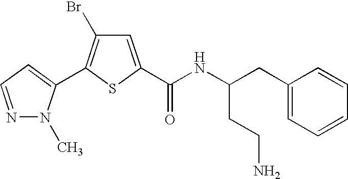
C1=C(C(NC(CC2=CC=CC=C2)CCN)=O)SC(C2=CC=NN2C)=C1Br
